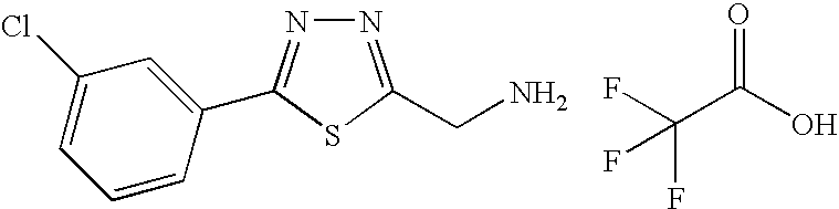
N1=C(CN)SC(C2=CC(Cl)=CC=C2)=N1.FC(C(O)=O)(F)F
